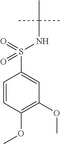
C1=CC(OC)=C(OC)C=C1S(=O)(=O)NC(C)(C)C
